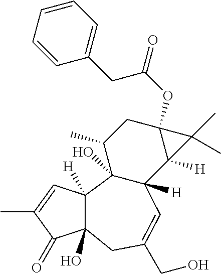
C1C(C)C2(O)C([H])(C3([H])C1(OC(CC1=CC=CC=C1)=O)C3(C)C)C=C(CO)CC1(O)C2([H])C=C(C)C1=O
